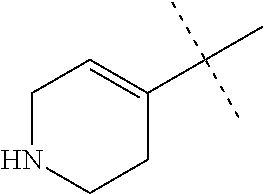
C1NCCC(C(C)(C)C)=C1
